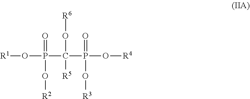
[R1]OP(C(P(O[R4])(=O)O[R3])(O[R6])[R5])(=O)O[R2]
